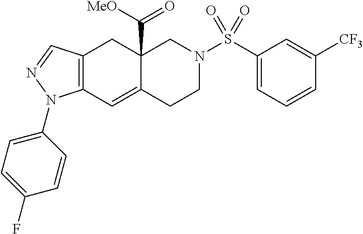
C12(C([MeO])=O)C(=CC3=C(C1)C=NN3C1=CC=C(F)C=C1)CCN(S(C1=CC=CC([CF3])=C1)(=O)=O)C2
